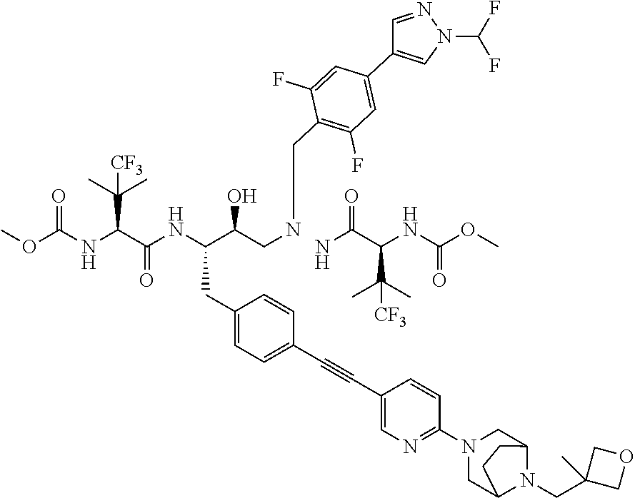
C(C(C(C)(C)[CF3])NC(OC)=O)(=O)N.COC(=O)NC(C(=O)NC(C(CNCC1=C(F)C=C(C2=CN(C(F)F)N=C2)C=C1F)O)CC1=CC=C(C#CC2=CN=C(N3CC4N(CC5(C)COC5)C(C3)CC4)C=C2)C=C1)C(C)(C)[CF3]
